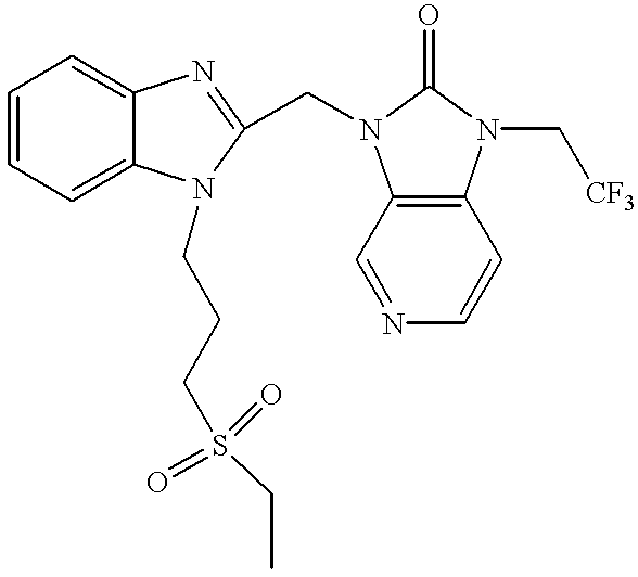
C1=CC=C2C(=C1)N=C(CN1C3=C(N(C[CF3])C1=O)C=CN=C3)N2CCCS(CC)(=O)=O
